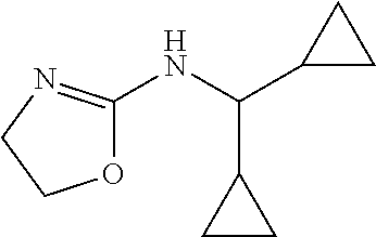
C1(NC(C2CC2)C2CC2)=NCCO1
